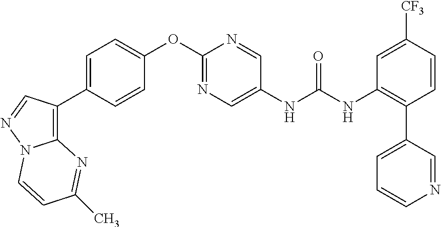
C1=CC([CF3])=CC(NC(NC2=CN=C(OC3=CC=C(C4=C5N(N=C4)C=CC(C)=N5)C=C3)N=C2)=O)=C1C1=CC=CN=C1
